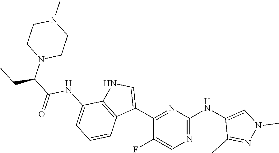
N1=C(NC2=CN(C)N=C2C)N=C(C2=CNC3=C2C=CC=C3NC(C(N2CCN(C)CC2)CC)=O)C(F)=C1
